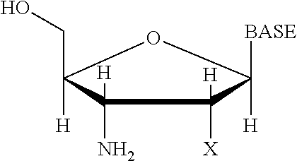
C(C1([H])C([H])(N)C([H])([X])C([H])([BASE])O1)O
